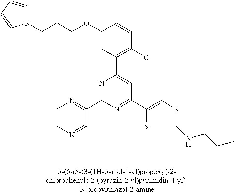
C1(OCCCN2C=CC=C2)=CC(C2=CC(C3=CN=C(NCCC)S3)=NC(C3=NC=CN=C3)=N2)=C(Cl)C=C1
